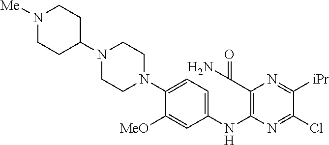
C1([MeO])=CC(NC2=C(C(N)=O)N=C([iPr])C(Cl)=N2)=CC=C1N1CCN(C2CCN([Me])CC2)CC1
